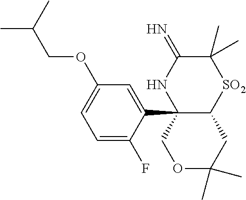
C12(C3=CC(OCC(C)C)=CC=C3F)C(CC(C)(C)OC1)[SO2]C(C)(C)C(=N)N2
